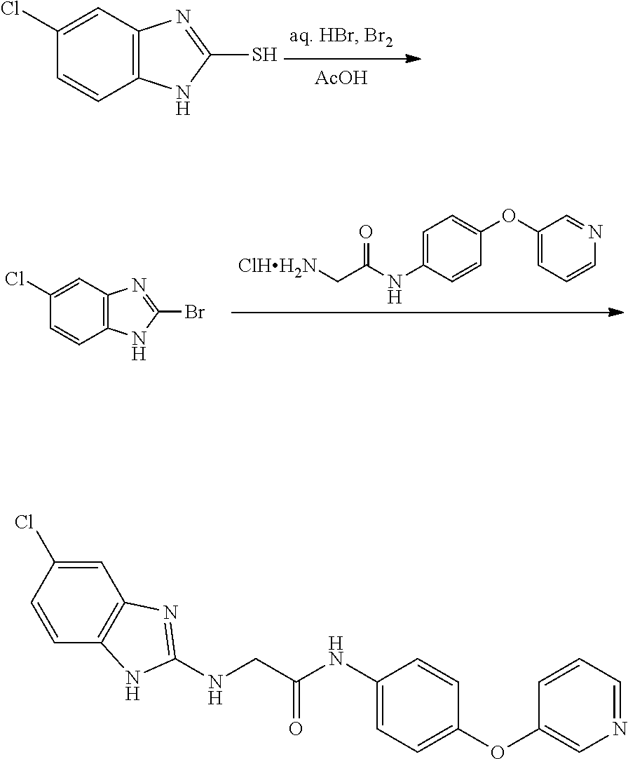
C1(Cl)=CC2=C(C=C1)NC(S)=N2.[AcOH].C1(Cl)=CC2=C(C=C1)NC(Br)=N2.O=C(NC1=CC=C(OC2=CC=CN=C2)C=C1)C[ClHH2N].O=C(NC1=CC=C(OC2=CN=CC=C2)C=C1)CNC1=NC2=C(C=CC(Cl)=C2)N1
